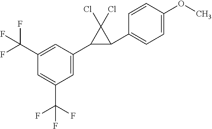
C1=C(C2C(C3=CC=C(OC)C=C3)C2(Cl)Cl)C=C(C(F)(F)F)C=C1C(F)(F)F
